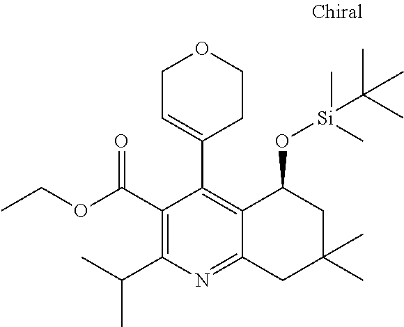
C1(C(=O)OCC)=C(C(C)C)N=C2C(=C1C1=CCOCC1)C(O[Si](C)(C)C(C)(C)C)CC(C)(C)C2
